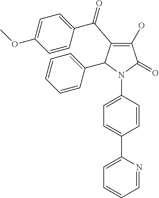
C1(O)=C(C(C2=CC=C(OC)C=C2)=O)C(C2=CC=CC=C2)N(C2=CC=C(C3=CC=CC=N3)C=C2)C1=O
